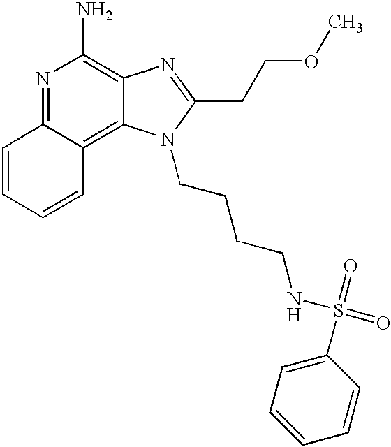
N1=C2C(=C3C(=C1N)N=C(CCOC)N3CCCCNS(=O)(=O)C1=CC=CC=C1)C=CC=C2
